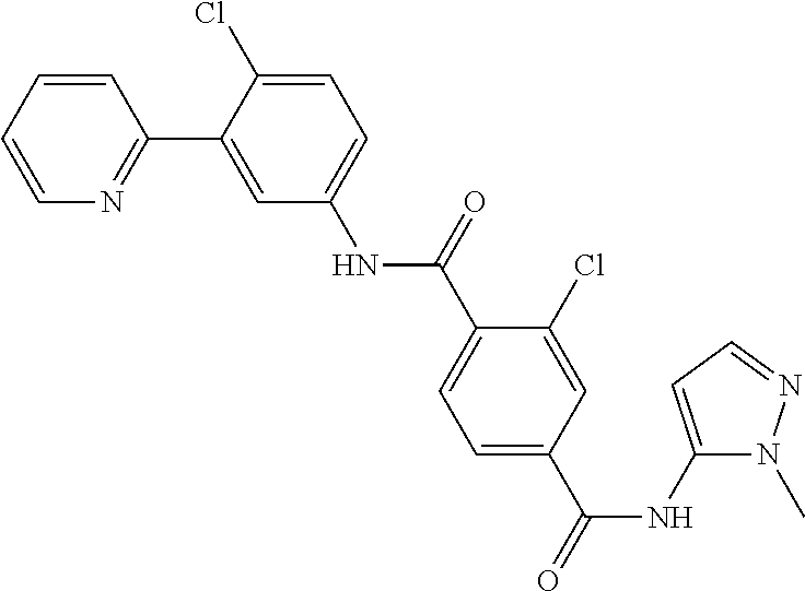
C1=CC=CN=C1C1=CC(NC(C2=CC=C(C(=O)NC3=CC=NN3C)C=C2Cl)=O)=CC=C1Cl
